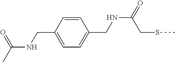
CC(=O)NCC1=CC=C(CNC(=O)CSC)C=C1
